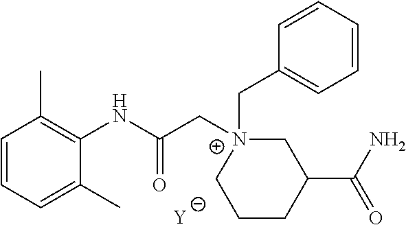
[Y].C1=CC=C(C)C(NC(C[N+]2(CC3=CC=CC=C3)CC(C(N)=O)CCC2)=O)=C1C
